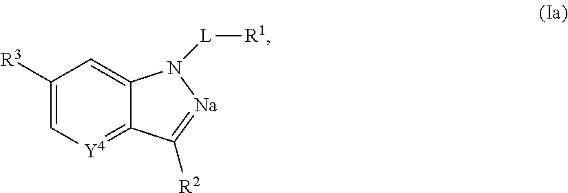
C1([R3])=C[Y4]=C2C(=C1)N([L][R1])[Na]=C2[R2]
